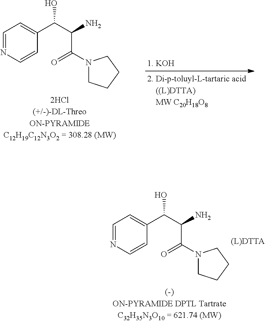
C1=NC=CC(C(C(C(=O)N2CCCC2)N)O)=C1.C1=NC=CC(C(C(C(=O)N2CCCC2)N)O)=C1
